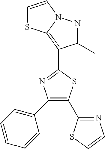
C1=CN=C(C2=C(C3=CC=CC=C3)N=C(C3=C4SC=CN4N=C3C)S2)S1
